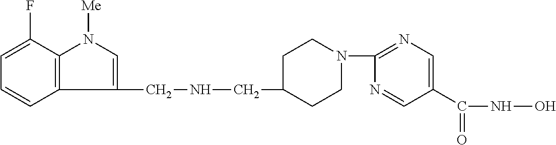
C1CN(C2=NC=C(C(=O)NO)C=N2)CCC1CNCC1=CN([Me])C2=C1C=CC=C2F
